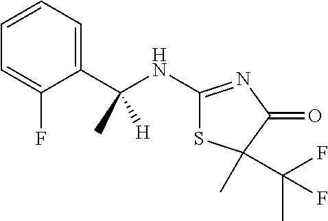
C1=C(F)C(C(NC2=NC(=O)C(C(C)(F)F)(C)S2)(C)[H])=CC=C1
